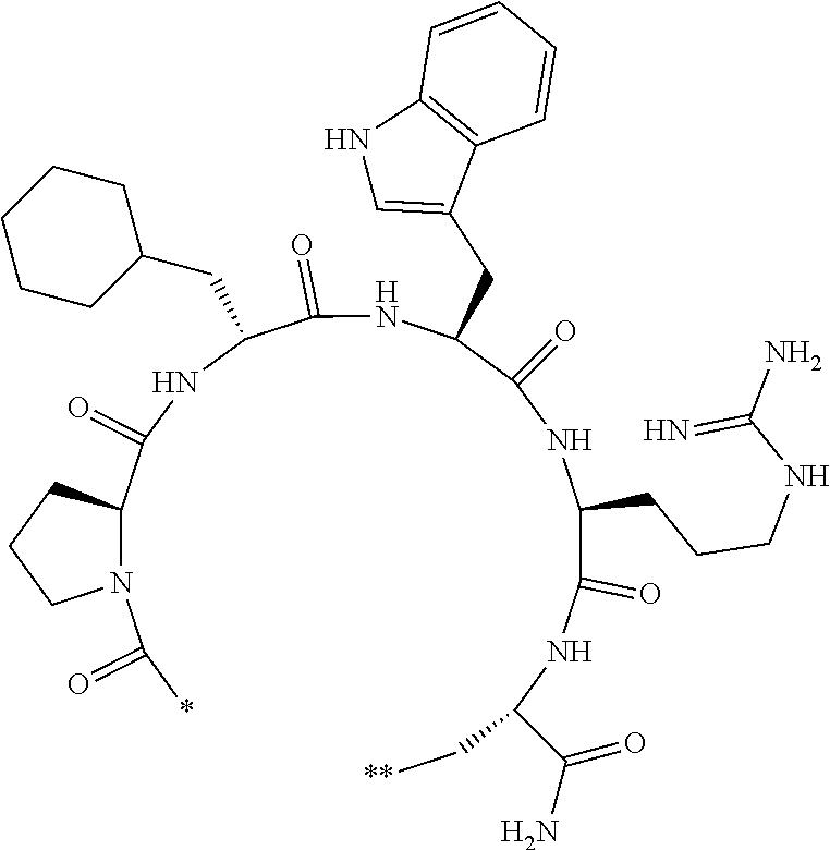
[**]CC(NC(C(NC(C(NC(C(NC(C1N(C(*)=O)CCC1)=O)CC1CCCCC1)=O)CC1=CNC2=C1C=CC=C2)=O)CCCNC(N)=N)=O)C(=O)N
